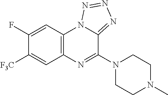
C1(F)=CC2=C(C=C1[F3C])N=C(N1CCN(C)CC1)C1=NN=NN21
